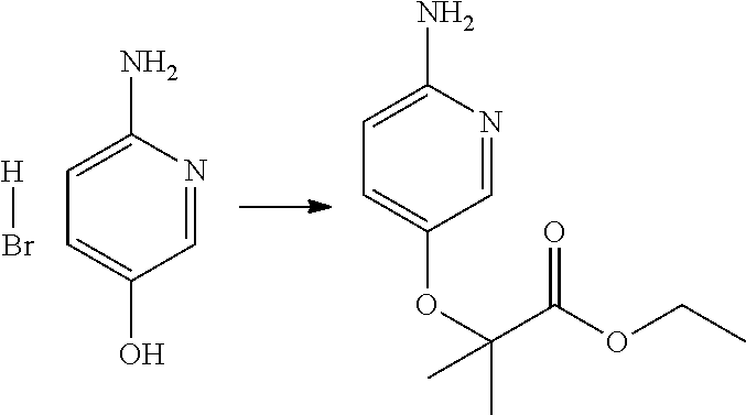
[H]Br.C1=C(O)C=NC(N)=C1.C1=C(OC(C(OCC)=O)(C)C)C=NC(N)=C1
